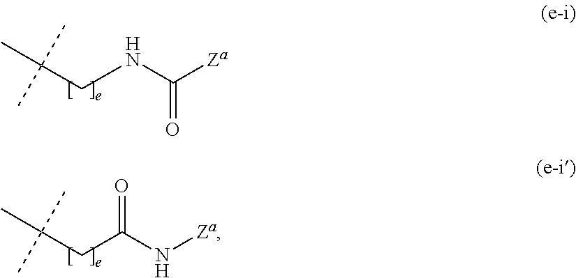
C(NC([Za])=O)C(C)(C)C.C(C(N[Za])=O)C(C)(C)C
